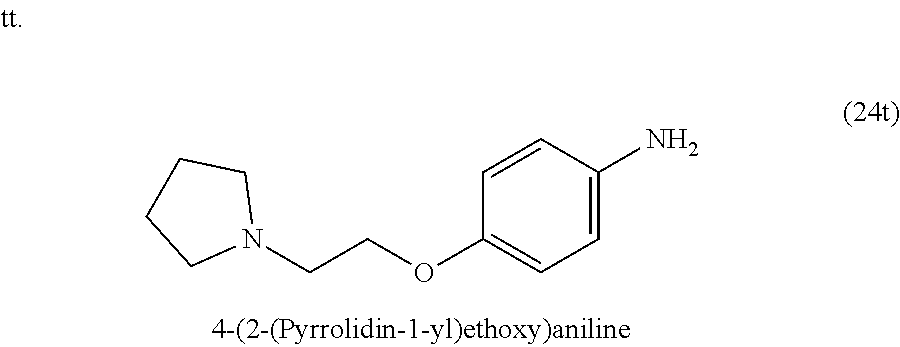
C1=CC(N)=CC=C1OCCN1CCCC1
